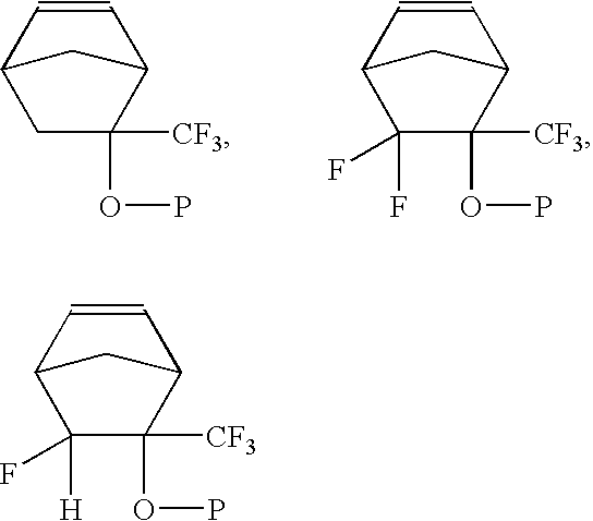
C1C([CF3])(OP)C2C=CC1C2.C1(F)(F)C([CF3])(OP)C2C=CC1C2.C1([H])(F)C([CF3])(OP)C2C=CC1C2
